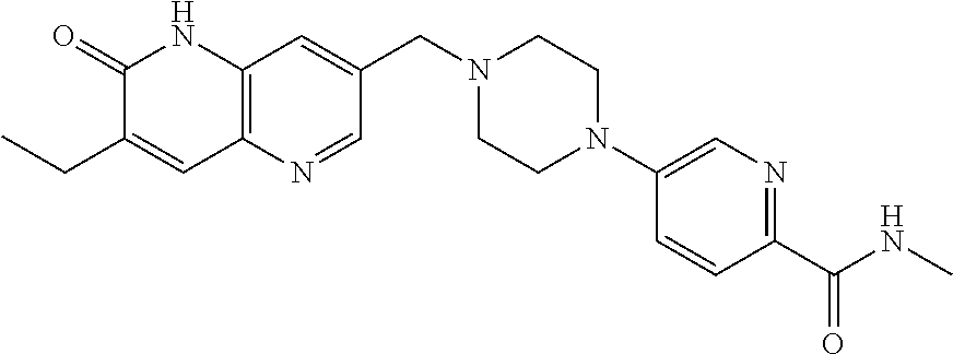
C1(=O)C(CC)=CC2=C(N1)C=C(CN1CCN(C3=CN=C(C(=O)NC)C=C3)CC1)C=N2
